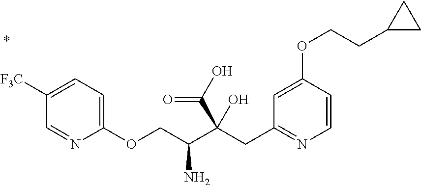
C1=CC(OCCC2CC2)=CC(CC(C(COC2=CC=C([F3C])C=N2)N)(C(O)=O)O)=N1
